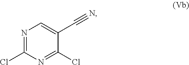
N1=C(Cl)N=C(Cl)C(C#N)=C1
